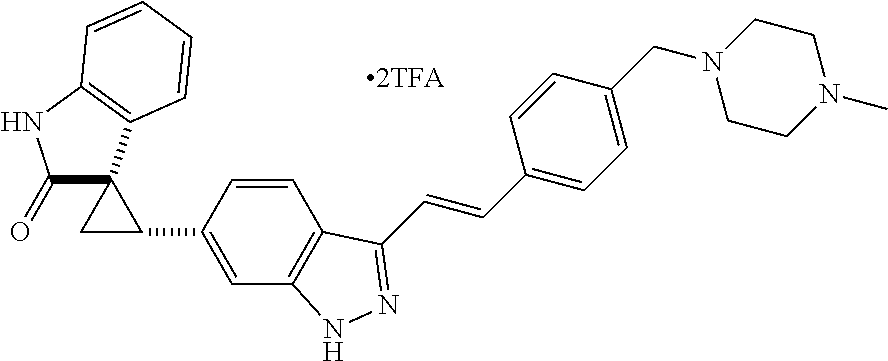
C1(=O)C2(C3=C(N1)C=CC=C3)CC2C1=CC2=C(C=C1)C(C=CC1=CC=C(CN3CCN(C)CC3)C=C1)=NN2
